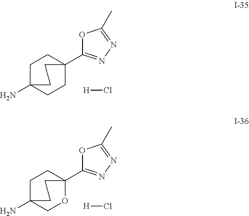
C1C2(N)CCC(C3=NN=C(C)O3)(C1)CC2.[H]Cl.C1C2(N)COC(C3=NN=C(C)O3)(C1)CC2.[H]Cl
